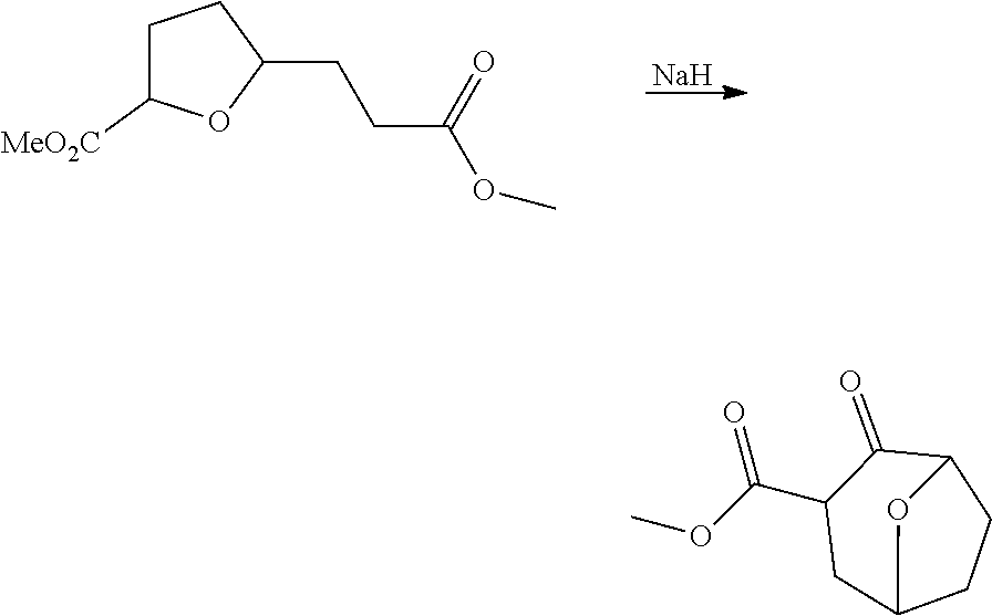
C1C([MeO2C])OC(CCC(=O)OC)C1.[Na].COC(C1CC2CCC(C1=O)O2)=O
